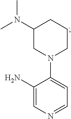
C1(N(C)C)CN(C2=CC=NC=C2N)CCC1
